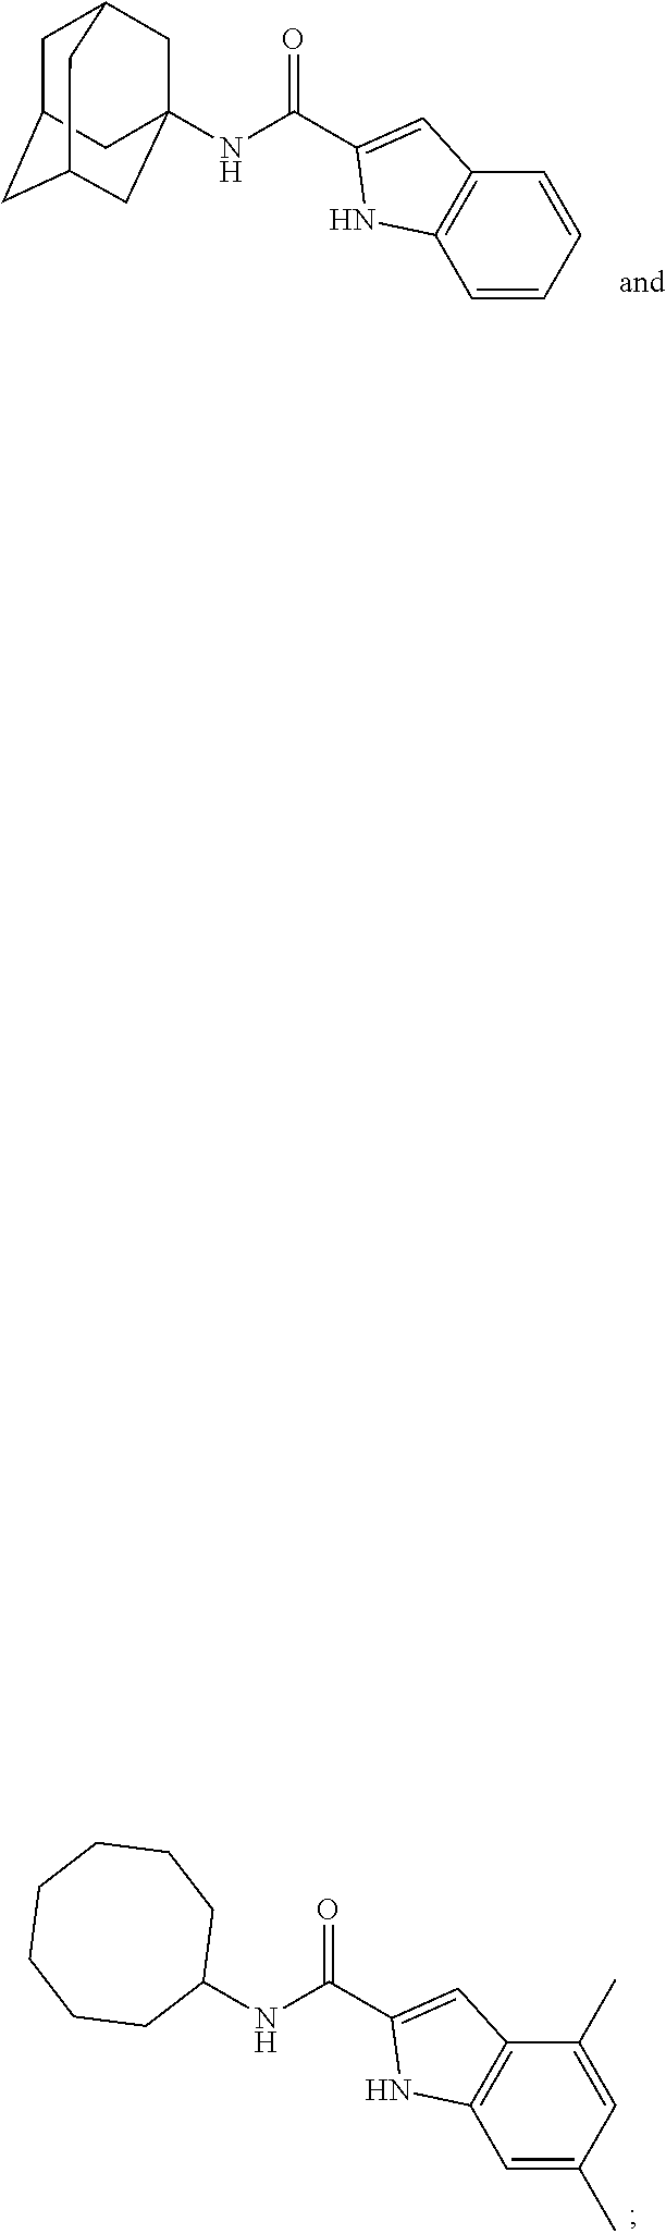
C1C2CC3CC(NC(=O)C4=CC5=C(C=CC=C5)N4)(CC1C3)C2.C1CCCCCCC1NC(=O)C1=CC2=C(C=C(C)C=C2C)N1
